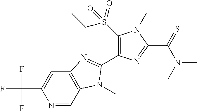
N1=CC2=C(C=C1C(F)(F)F)N=C(C1=C(S(CC)(=O)=O)N(C)C(C(=S)N(C)C)=N1)N2C
